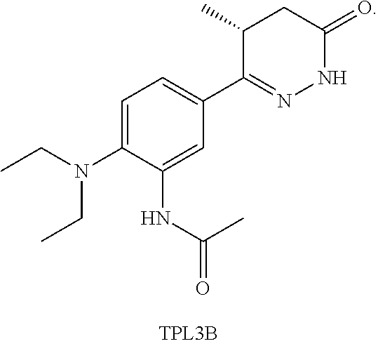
C1=C(N(CC)CC)C(NC(=O)C)=CC(C2=NNC(=O)CC2C)=C1
